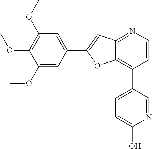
C1(OC)=CC(C2=CC3=NC=CC(C4=CC=C(O)N=C4)=C3O2)=CC(OC)=C1OC
